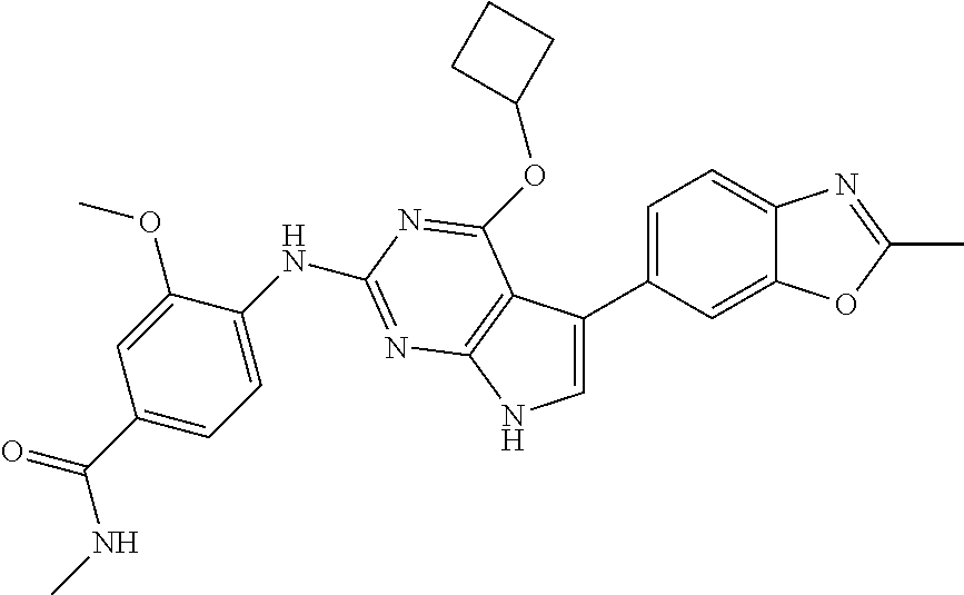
C1(C(NC)=O)=CC=C(NC2=NC3=C(C(C4=CC=C5C(=C4)OC(C)=N5)=CN3)C(OC3CCC3)=N2)C(OC)=C1
